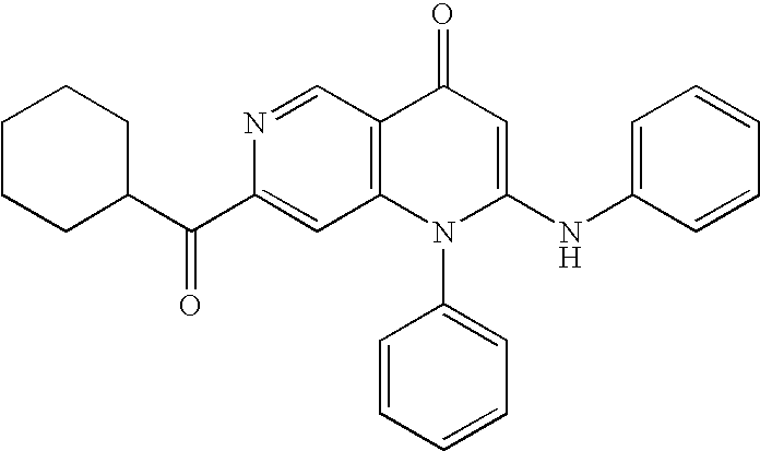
C(C1CCCCC1)(C1=CC2=C(C=N1)C(=O)C=C(NC1=CC=CC=C1)N2C1=CC=CC=C1)=O
